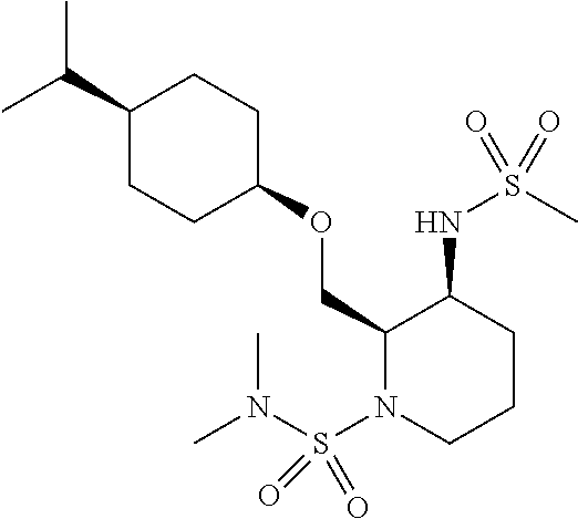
C(C)(C)C1CCC(OCC2N(S(N(C)C)(=O)=O)CCCC2NS(C)(=O)=O)CC1
